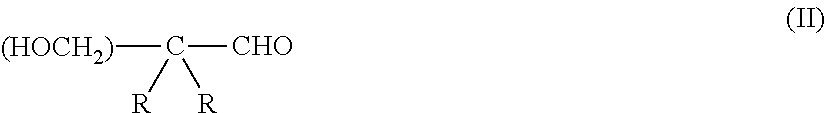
[(HOCH2)]C([CHO])([R])[R]
